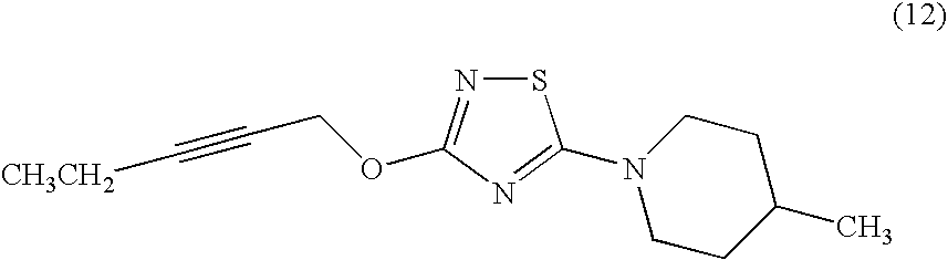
S1N=C(OCC#C[CH3CH2])N=C1N1CCC(C)CC1
